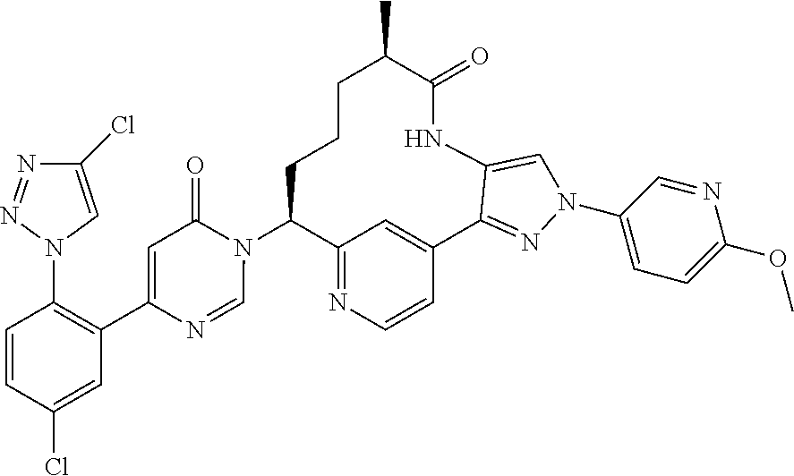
C12=NC=CC(=C1)C1=NN(C3=CC=C(OC)N=C3)C=C1NC(=O)C(C)CCCC2N1C(=O)C=C(C2=C(N3C=C(Cl)N=N3)C=CC(Cl)=C2)N=C1
